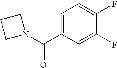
C1=C(C(N2CCC2)=O)C=C(F)C(F)=C1
